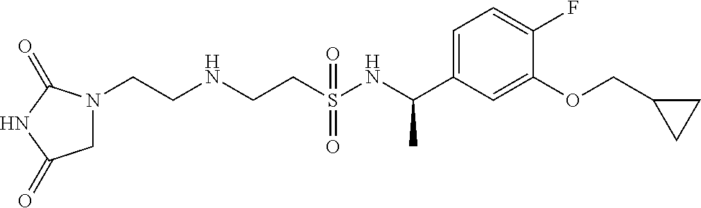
C(S(NC(C1=CC=C(F)C(OCC2CC2)=C1)C)(=O)=O)CNCCN1CC(=O)NC1=O
